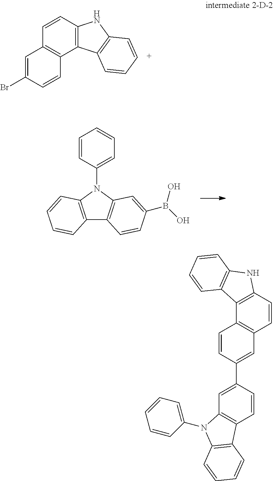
C1=CC2=C(C3=C1C=C(Br)C=C3)C1=C(N2)C=CC=C1.C12=C(N(C3=CC=CC=C3)C3=C1C=CC(B(O)O)=C3)C=CC=C2.C1=CC(C2=CC3=C(C=C2)C2=C(C=CC=C2)N3C2=CC=CC=C2)=CC2=C1C1=C(C=C2)NC2=C1C=CC=C2
